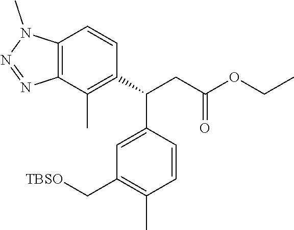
C12=C(N(C)N=N1)C=CC(C(CC(OCC)=O)C1=CC(C[TBSO])=C(C)C=C1)=C2C
